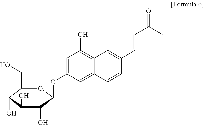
C1=C(OC2C(O)C(O)C(O)C(CO)O2)C=C2C(=C1O)C=C(C=CC(C)=O)C=C2
